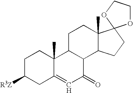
C1C([R3Z])CC2=CC(=O)C3C(C2(C)C1)CCC1(C)C3CCC12OCCO2
